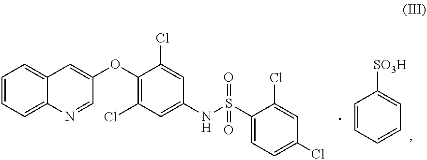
C1=CC=CC=C1[SO3H].C1=CC=C2C(=C1)C=C(OC1=C(Cl)C=C(NS(C3=CC=C(Cl)C=C3Cl)(=O)=O)C=C1Cl)C=N2
